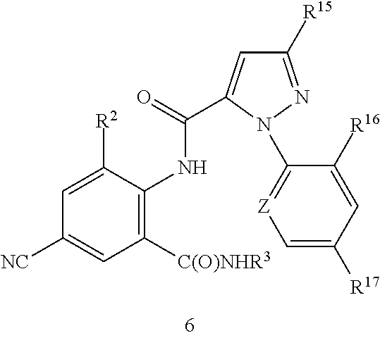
C1([R15])=NN(C2=[Z]C=C([R17])C=C2[R16])C(C(=O)NC2=C([C(O)NHR3])C=C([NC])C=C2[R2])=C1
